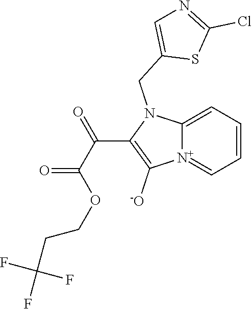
[N+]12=CC=CC=C1N(CC1=CN=C(Cl)S1)C(C(C(OCCC(F)(F)F)=O)=O)=C2[-O]
